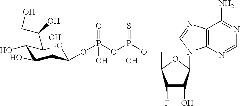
C1(O)C(O)C(O)C(OP(OP(OCC2OC(N3C4=C(C(N)=NC=N4)N=C3)C(O)C2F)(=S)O)(=O)O)OC1C(CO)O
